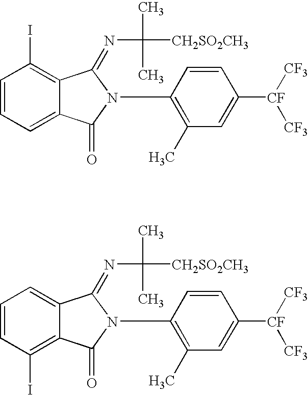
C1=CC=C2C(=C1I)C(=NC(C)(C)[CH2SO2CH3])N(C1=C(C)C=C([CF]([CF3])[CF3])C=C1)C2=O.C1=CC(I)=C2C(=C1)C(=NC(C)(C)[CH2SO2CH3])N(C1=C(C)C=C([CF]([CF3])[CF3])C=C1)C2=O
